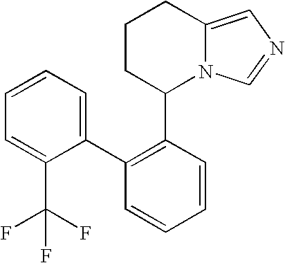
C1CC(C2=C(C3=CC=CC=C3C(F)(F)F)C=CC=C2)N2C(=CN=C2)C1
